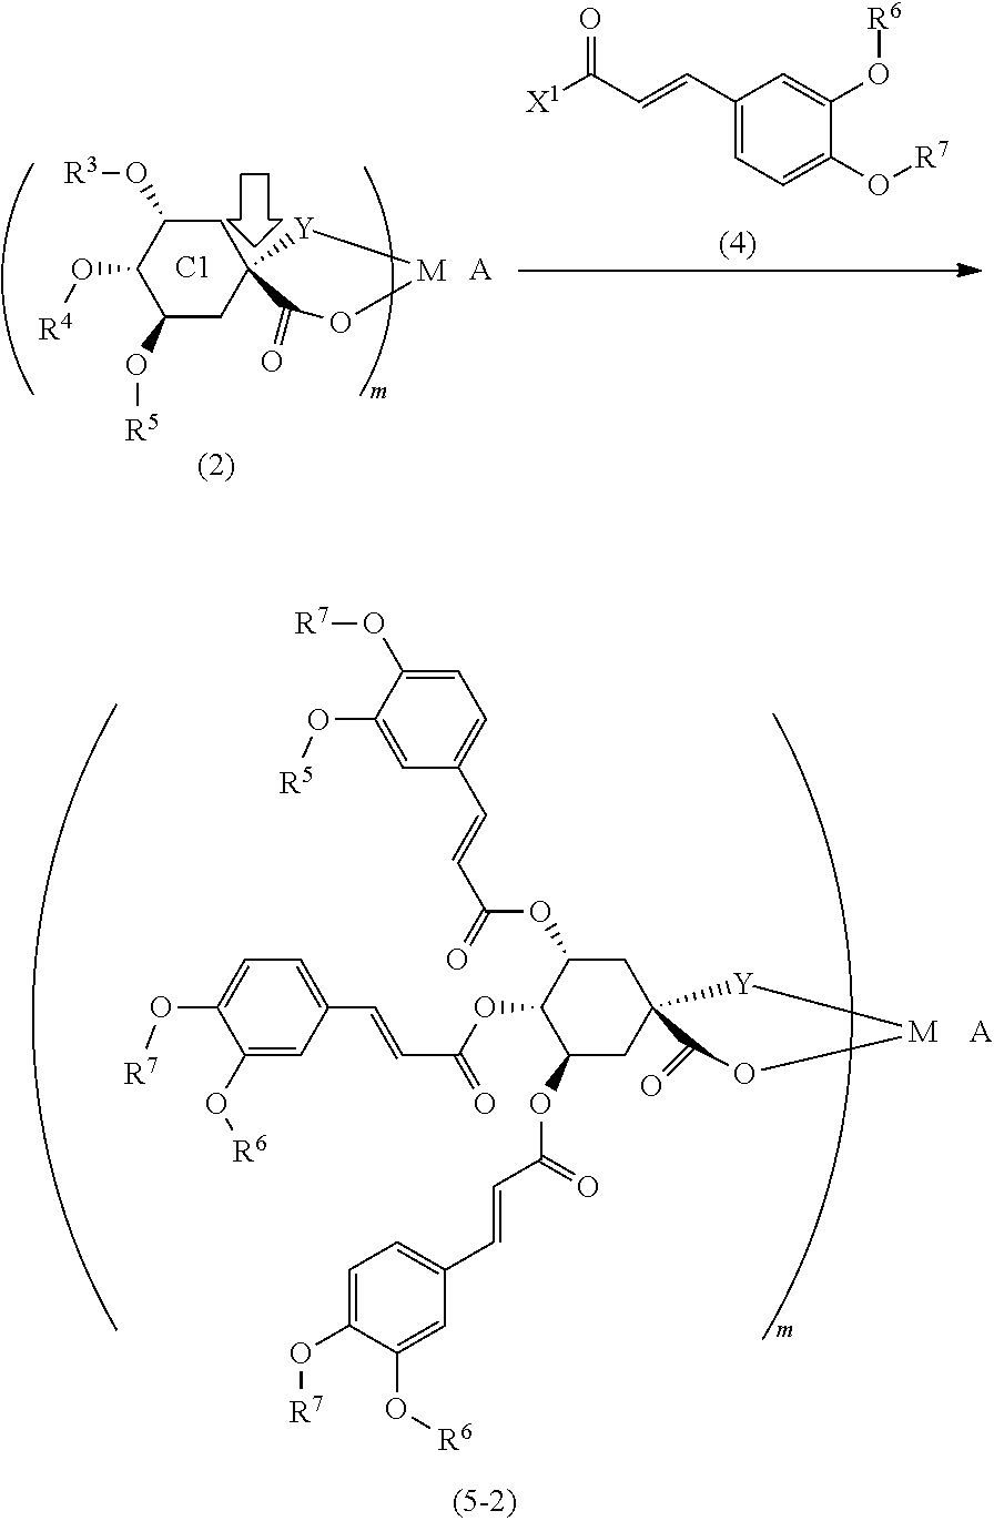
C1C(O[R3])C(O[R4])C(O[R5])CC12C(=O)O[M][Y]2.[C1].[A].C1(C=CC([X1])=O)=CC=C(O[R7])C(O[R6])=C1.C1=C(O[R7])C(O[R6])=CC(C=CC(OC2C(OC(C=CC3=CC=C(O[R7])C(O[R6])=C3)=O)CC3(CC2OC(C=CC2=CC=C(O[R7])C(O[R5])=C2)=O)[Y][M]OC3=O)=O)=C1.[A]
